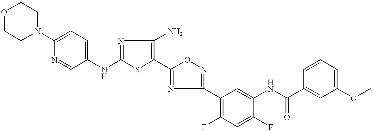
N(C1=NC(N)=C(C2=NC(C3=C(F)C=C(F)C(NC(C4=CC(OC)=CC=C4)=O)=C3)=NO2)S1)C1=CC=C(N2CCOCC2)N=C1
